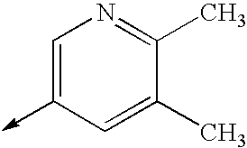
C1=C(->C)C=C(C)C(C)=N1
